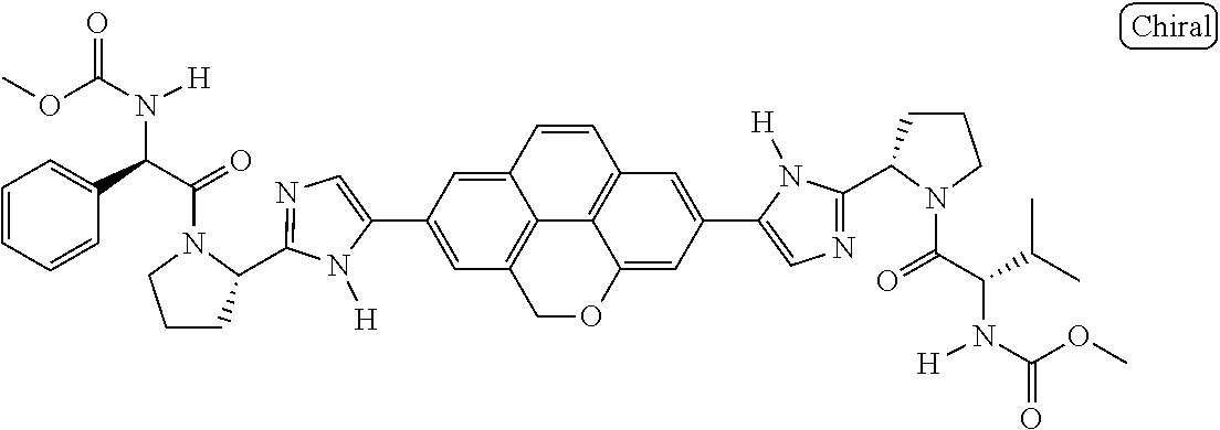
C1(C2=CC3=C4C(=C2)C=CC2=C4C(=CC(C4=CN=C(C5CCCN5C(=O)C(C(C)C)N([H])C(OC)=O)N4[H])=C2)OC3)=CN=C(C2CCCN2C(=O)C(C2=CC=CC=C2)N([H])C(OC)=O)N1[H]
